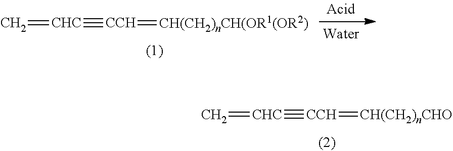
C=[CHC]#[CCH]=[CH(CH2)nCHO].C=[CHC]#[CCH]=[CH(CH2)nCH(OR1(OR2)]
